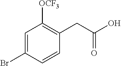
C1=C(Br)C=CC(CC(O)=O)=C1[OCF3]
